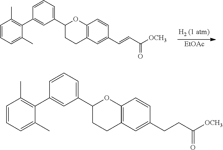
C1=CC=C(C)C(C2=CC(C3CCC4=C(O3)C=CC(C=CC([OCH3])=O)=C4)=CC=C2)=C1C.[EtOAc].C1=CC=C(C)C(C2=CC(C3CCC4=C(O3)C=CC(CCC([OCH3])=O)=C4)=CC=C2)=C1C
